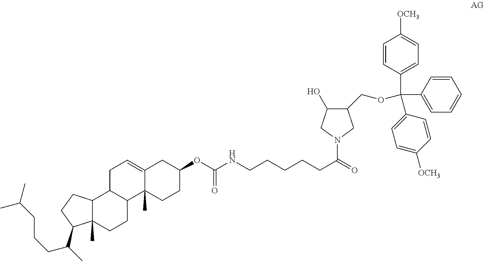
N1(C(=O)CCCCCNC(OC2CC3=CCC4C(C3(C)CC2)CCC2(C)C4CCC2C(C)CCCC(C)C)=O)CC(COC(C2=CC=C([OCH3])C=C2)(C2=CC=CC=C2)C2=CC=C([OCH3])C=C2)C(O)C1
